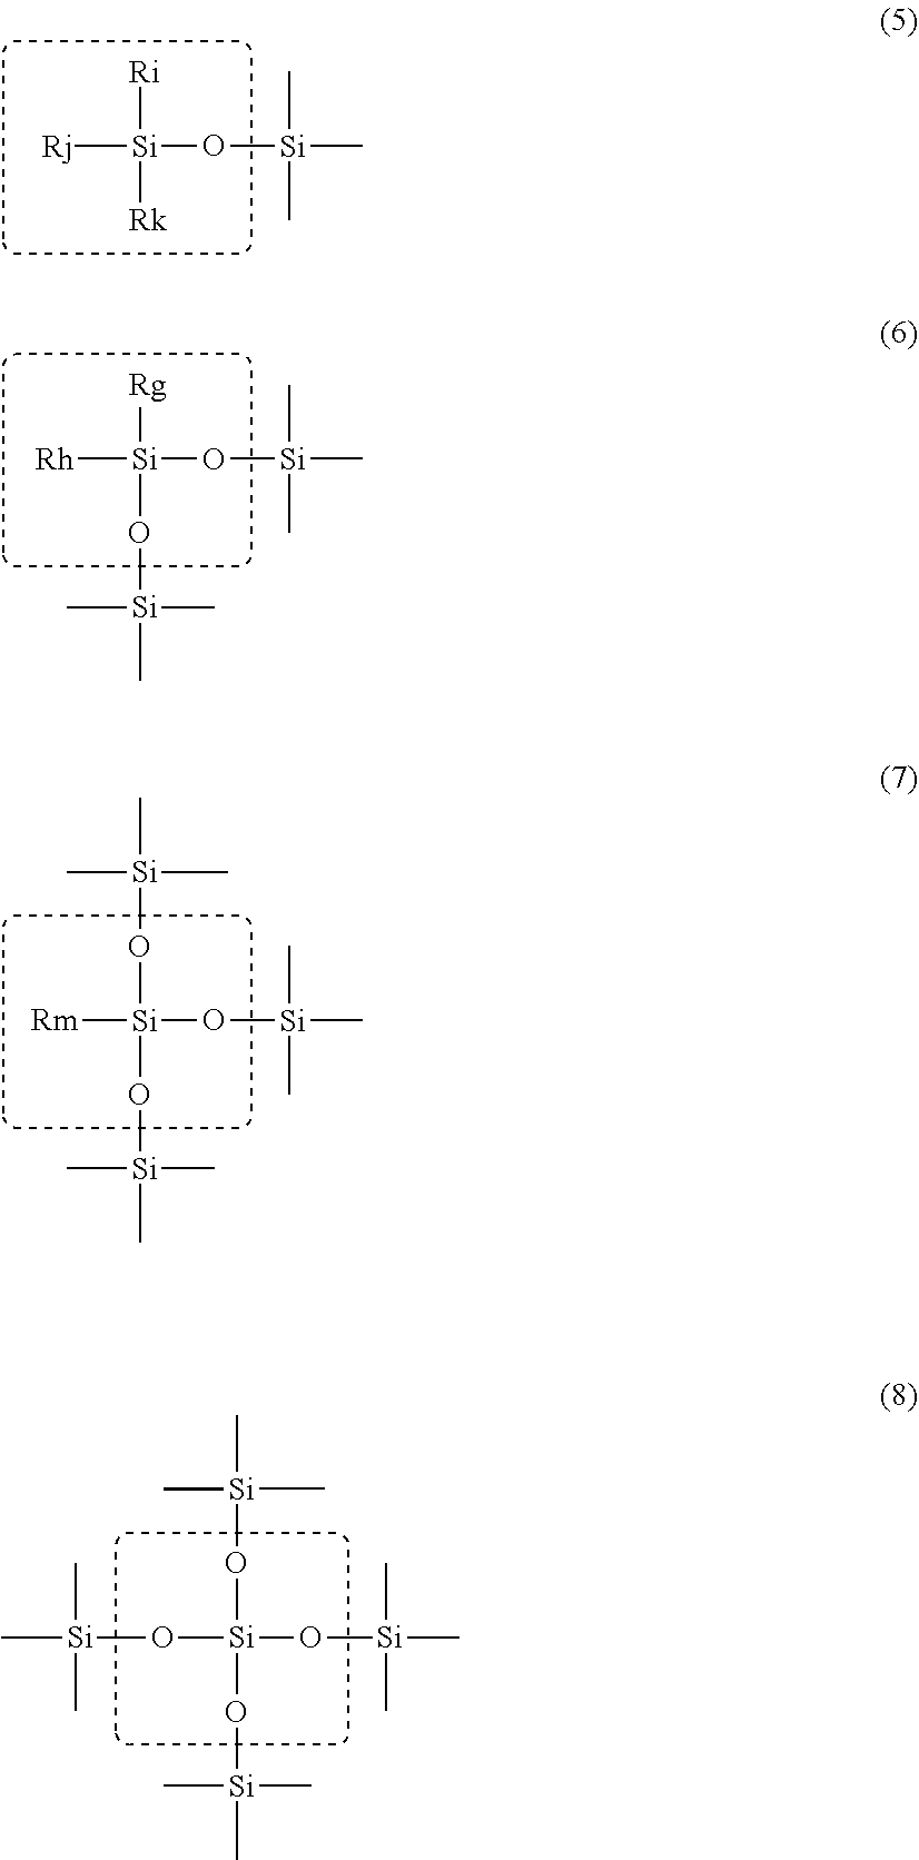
C[Si](O[Si](O[Si](C)(C)C)(O[Si](C)(C)C)O[Si](C)(C)C)(C)C.[Ri][Si](O[Si](C)(C)C)([Rk])[Rj].[Rg][Si](O[Si](C)(C)C)(O[Si](C)(C)C)[Rh].C[Si](O[Si](O[Si](C)(C)C)(O[Si](C)(C)C)[Rm])(C)C
